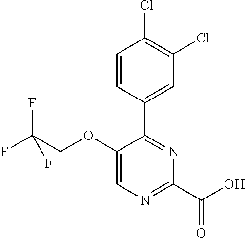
C1(OCC(F)(F)F)=CN=C(C(O)=O)N=C1C1=CC(Cl)=C(Cl)C=C1
